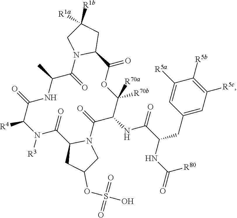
C1([R5a])=CC(CC(C(NC2C(=O)N3C(C(=O)N([R3])C([R4])C(=O)NC(C)C(=O)N4C(C(=O)OC2([R70b])[R70a])CC([R1a])([R1b])C4)CC(OS(=O)(=O)O)C3)=O)NC([R80])=O)=CC([R5c])=C1[R5b]
